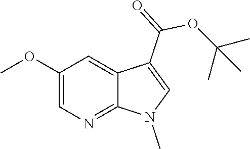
C1(OC)=CN=C2C(=C1)C(C(=O)OC(C)(C)C)=CN2C
